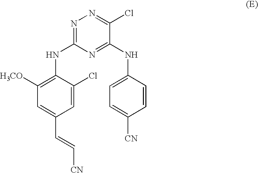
N1=C(NC2=C([H3CO])C=C(C=C[CN])C=C2Cl)N=C(NC2=CC=C([CN])C=C2)C(Cl)=N1
